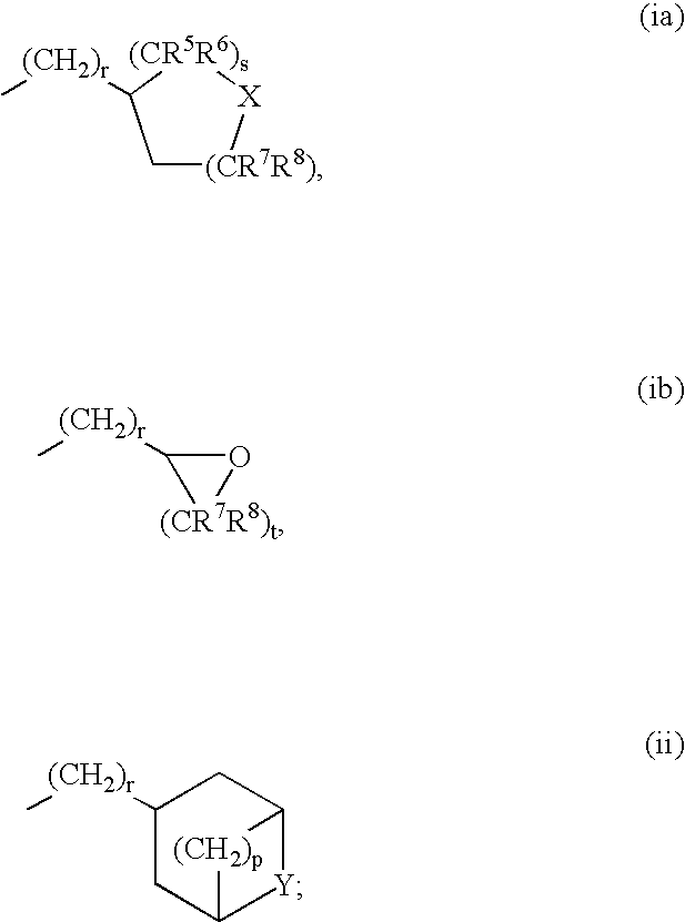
C1[(CR7R8)][X][(CR5R6)s]C1[(CH2)r]C.[(CR7R8)t]1C([(CH2)r]C)O1.C[(CH2)r]C1CC2[Y]C(C1)[(CH2)p]2
